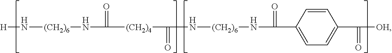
[H]N[(CH2)6]NC(=O)[(CH2)4]C(=O)N[(CH2)6]NC(=O)C1=CC=C(C(=O)[OH])C=C1
